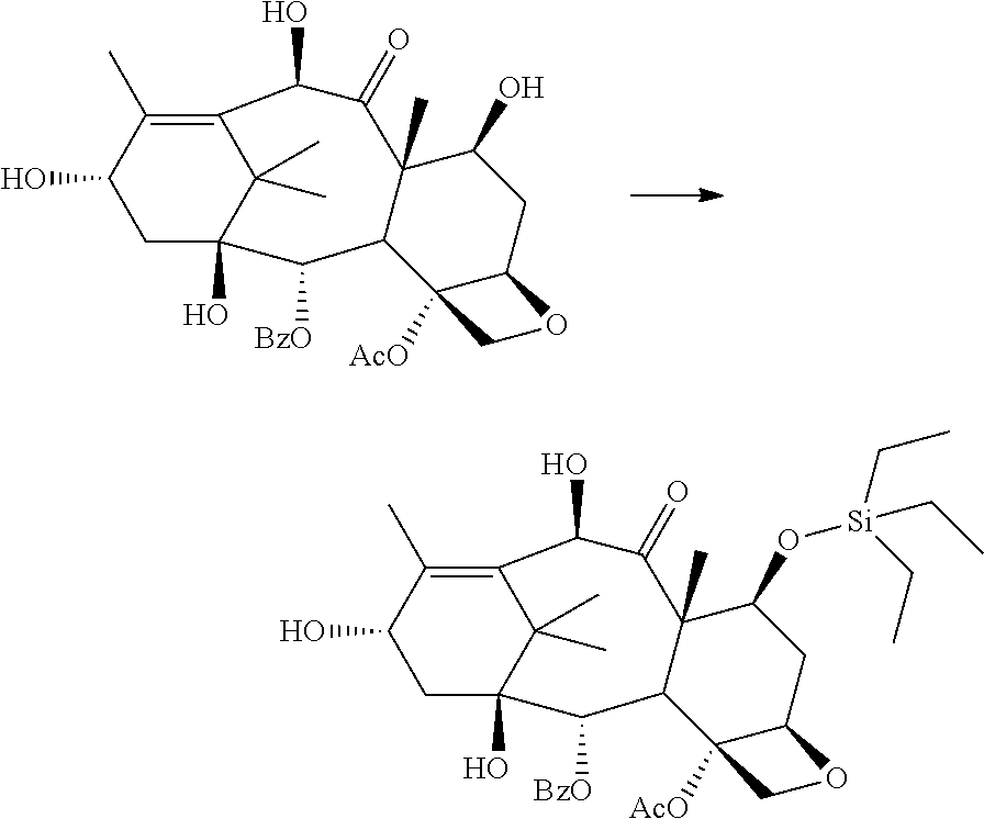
OC1CC2(O)C(C)(C)C(=C1C)C(O)C(=O)C1(C)C(C2[BzO])C2([AcO])C(CC1O)OC2.OC1CC2(O)C(C)(C)C(=C1C)C(O)C(=O)C1(C)C(C2[BzO])C2([AcO])C(CC1O[Si](CC)(CC)CC)OC2
